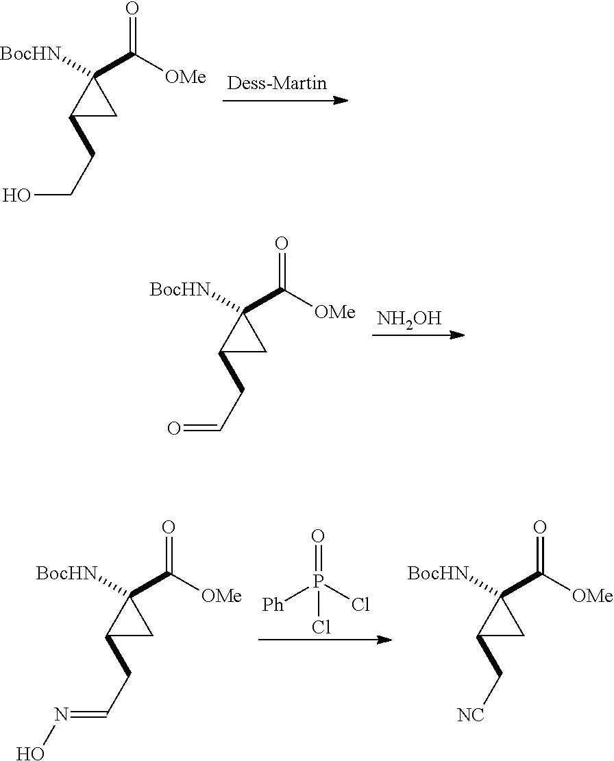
C1(CCO)CC1([BocHN])C([OMe])=O.C1(CC=O)CC1([BocHN])C([OMe])=O.[NH2OH].C1(CC=NO)CC1([BocHN])C([OMe])=O.O=P(Cl)([Ph])Cl.C1(C[NC])CC1([BocHN])C([OMe])=O
